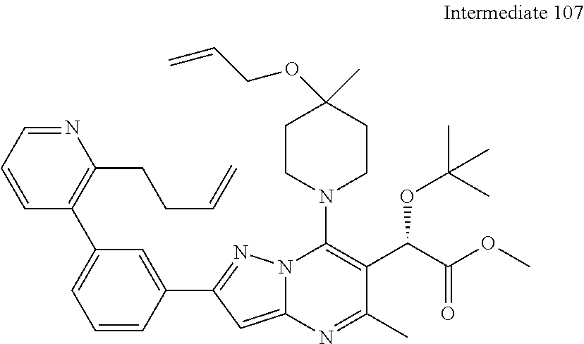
C1=CC(C2=NN3C(=C2)N=C(C)C(C(C(OC)=O)OC(C)(C)C)=C3N2CCC(C)(OCC=C)CC2)=CC(C2=C(CCC=C)N=CC=C2)=C1
